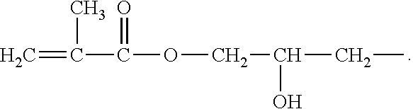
C=C(C(OCC(CC)O)=O)C
